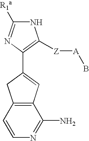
N1C([R1a])=NC(C2=CC3=C(C2)C=CN=C3N)=C1[Z][A]B
